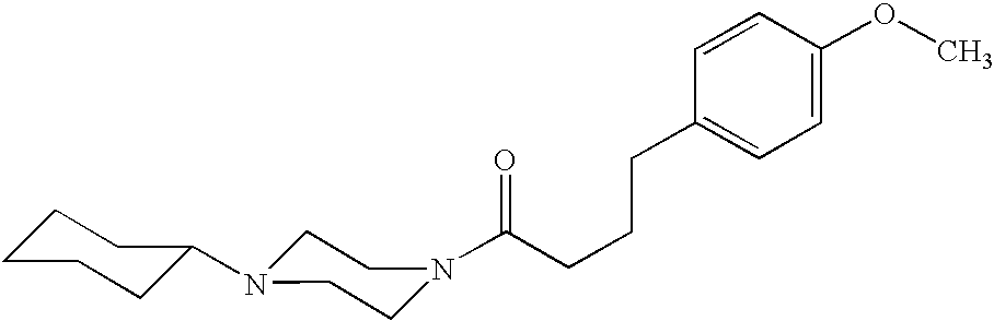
C(CCCC1=CC=C(OC)C=C1)(=O)N1CCN(C2CCCCC2)CC1
